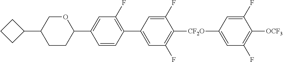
C1(F)=CC([CF2O]C2=C(F)C=C(C3=C(F)C=C(C4OCC(C5CCC5)CC4)C=C3)C=C2F)=CC(F)=C1[OCF3]
